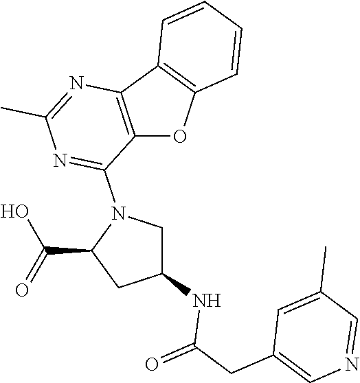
C12=C(C3=C(O1)C=CC=C3)N=C(C)N=C2N1C(C(=O)O)CC(NC(CC2=CN=CC(C)=C2)=O)C1
